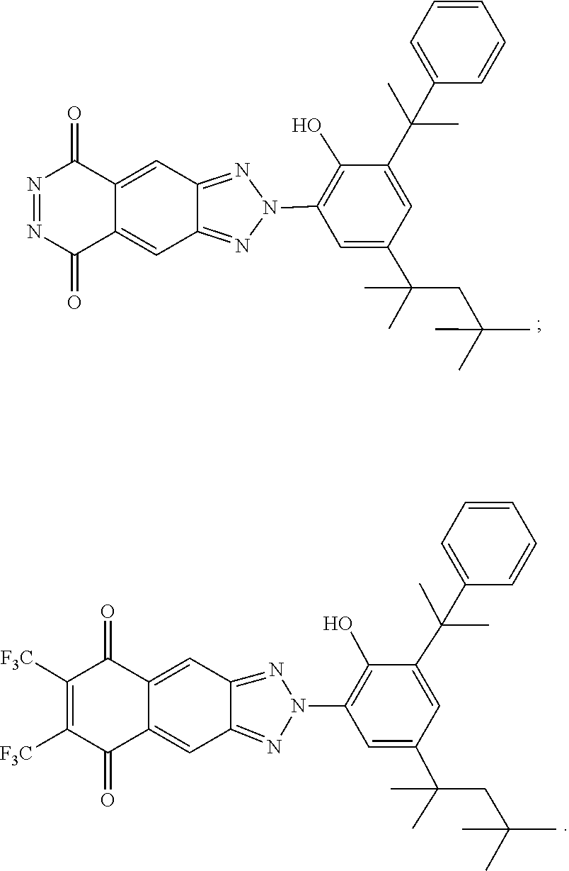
N1(C2=C(O)C(C(C3=CC=CC=C3)(C)C)=CC(C(C)(C)CC(C)(C)C)=C2)N=C2C=C3C(=CC2=N1)C(=O)N=NC3=O.C12=NN(C3=C(O)C(C(C4=CC=CC=C4)(C)C)=CC(C(CC(C)(C)C)(C)C)=C3)N=C1C=C1C(=C2)C(=O)C([F3C])=C([F3C])C1=O
